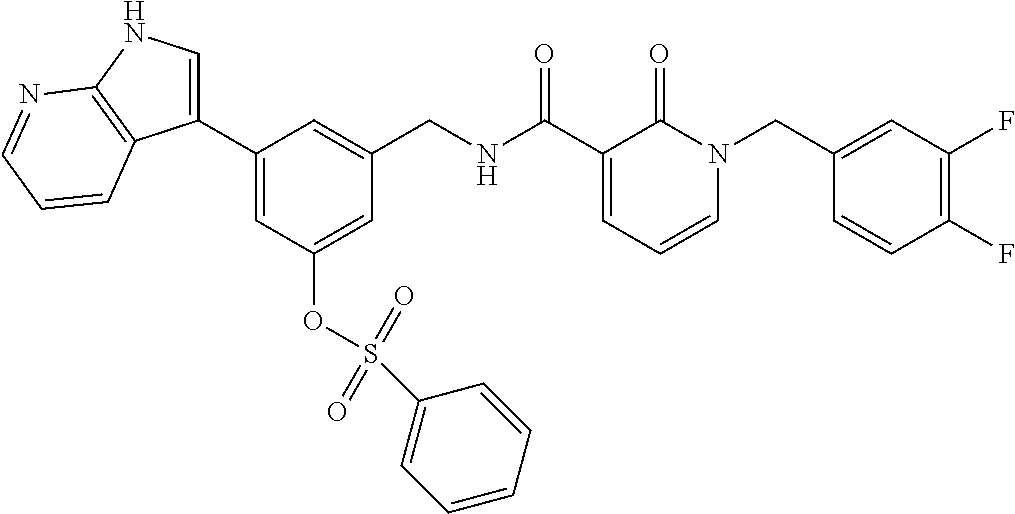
C1(C2=CNC3=C2C=CC=N3)=CC(OS(C2=CC=CC=C2)(=O)=O)=CC(CNC(C2=CC=CN(CC3=CC(F)=C(F)C=C3)C2=O)=O)=C1
